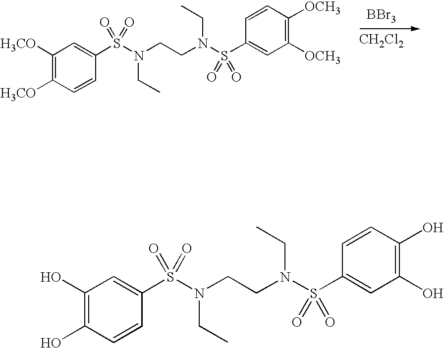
[BBr3].[CH2Cl2].C1([H3CO])=C([H3CO])C=CC(S(N(CCN(S(C2=CC([OCH3])=C([OCH3])C=C2)(=O)=O)CC)CC)(=O)=O)=C1.C1(O)=C(O)C=CC(S(N(CCN(S(C2=CC(O)=C(O)C=C2)(=O)=O)CC)CC)(=O)=O)=C1
